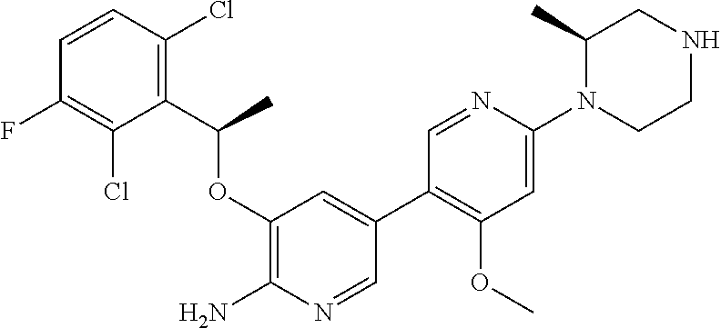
C1(OC(C2=C(Cl)C=CC(F)=C2Cl)C)=C(N)N=CC(C2=C(OC)C=C(N3CCNCC3C)N=C2)=C1
